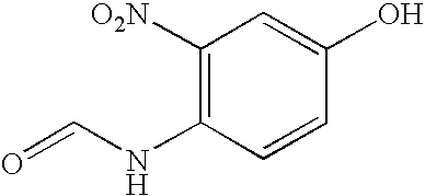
C1([O2N])=C(NC=O)C=CC(O)=C1
